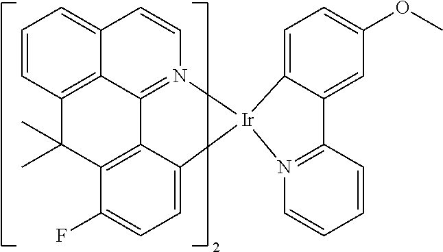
C1=CC2=C3C(=C1)C=CN1=C3C3=C(C(F)=CC=C3[Ir]13N1=C(C=CC=C1)C1=CC(OC)=CC=C13)C2(C)C
